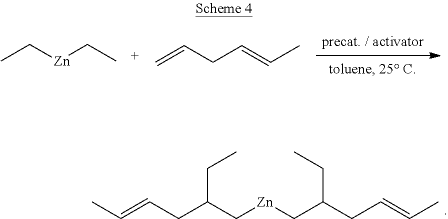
CC[Zn]CC.C=CCC=CC.C(C(CC=CC)CC)[Zn]CC(CC=CC)CC
